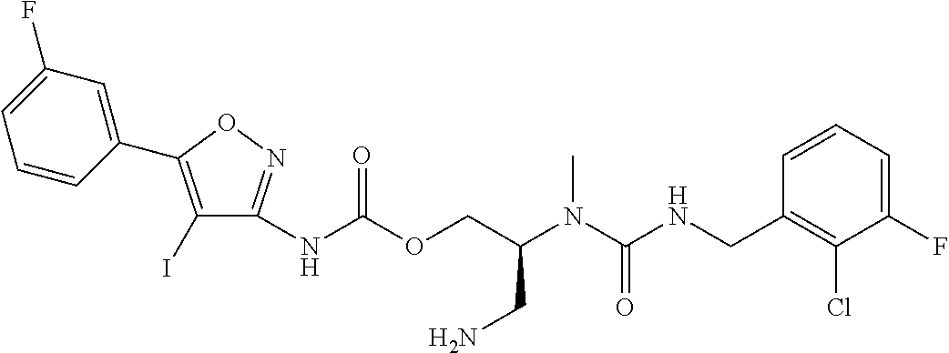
C1=CC(CNC(N(C)C(COC(NC2=NOC(C3=CC(F)=CC=C3)=C2I)=O)CN)=O)=C(Cl)C(F)=C1
